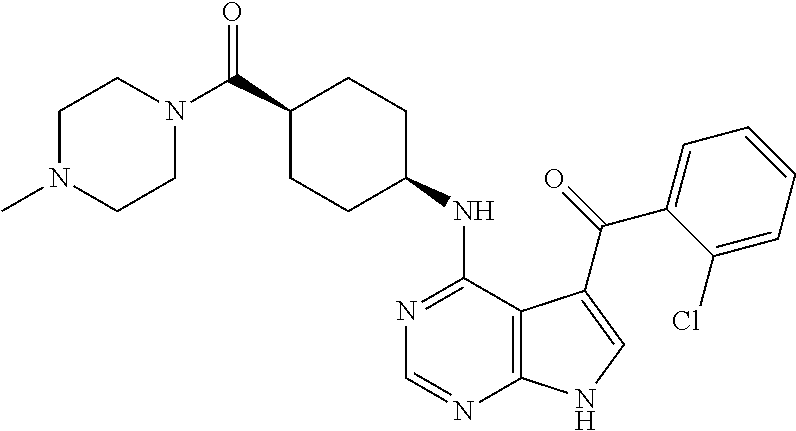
C1(C(N2CCN(C)CC2)=O)CCC(NC2=NC=NC3=C2C(C(=O)C2=CC=CC=C2Cl)=CN3)CC1
